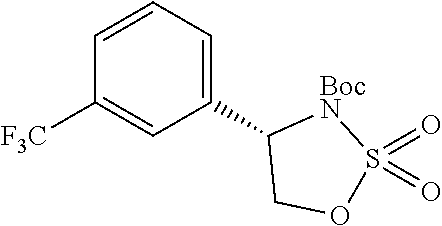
C1=CC=C(C2COS(=O)(=O)[BocN]2)C=C1[F3C]
